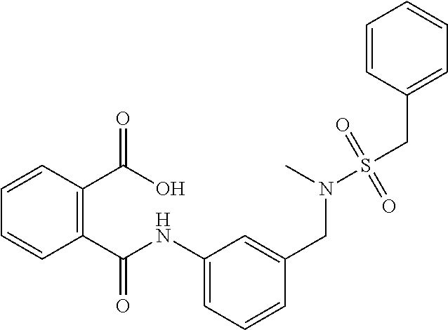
C1=CC(C(=O)NC2=CC=CC(CN(S(CC3=CC=CC=C3)(=O)=O)C)=C2)=C(C(=O)O)C=C1
